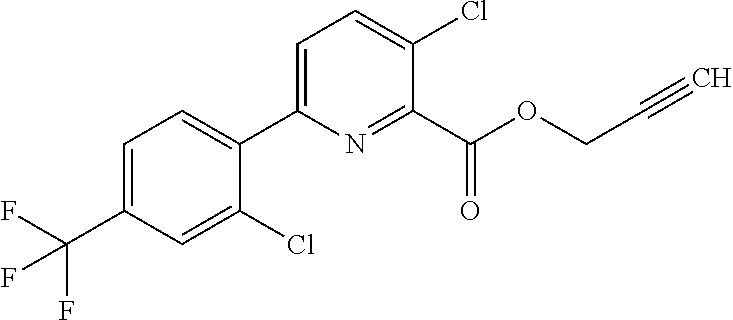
C1=C(C(F)(F)F)C=C(Cl)C(C2=CC=C(Cl)C(C(OCC#C)=O)=N2)=C1
